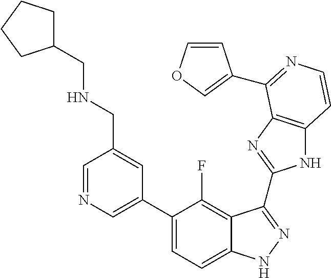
C1=C(C2=CC=C3C(=C2F)C(C2=NC4=C(N2)C=CN=C4C2=COC=C2)=NN3)C=C(CNCC2CCCC2)C=N1
